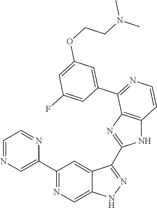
C1(C2=CN=CC=N2)=NC=C2C(=C1)C(C1=NC3=C(N1)C=CN=C3C1=CC(OCCN(C)C)=CC(F)=C1)=NN2
